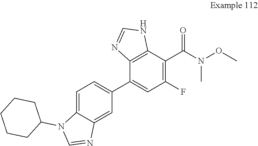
C12=C(C(C3=CC=C4C(=C3)N=CN4C3CCCCC3)=CC(F)=C1C(N(OC)C)=O)N=CN2
